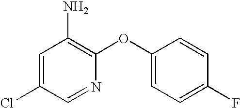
C1=C(Cl)C=NC(OC2=CC=C(F)C=C2)=C1N
